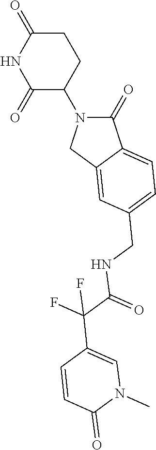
C1(=O)N(C2CCC(=O)NC2=O)CC2=CC(CNC(=O)C(F)(F)C3=CN(C)C(=O)C=C3)=CC=C12
